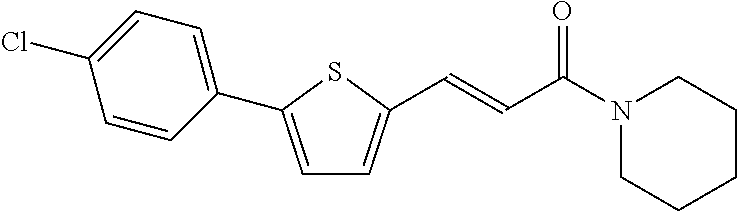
C1=C(C2=CC=C(Cl)C=C2)SC(C=CC(N2CCCCC2)=O)=C1
